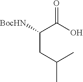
[BocHN]C(CC(C)C)C(=O)O
